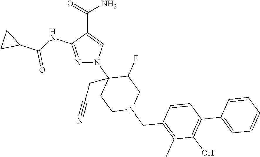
N1=C(NC(C2CC2)=O)C(C(=O)N)=CN1C1(CC#N)CCN(CC2=C(C)C(O)=C(C3=CC=CC=C3)C=C2)CC1F
